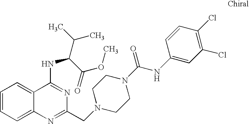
C1=CC=C2C(=C1)C(NC(C(C)C)C(=O)OC)=NC(CN1CCN(C(NC3=CC(Cl)=C(Cl)C=C3)=O)CC1)=N2
